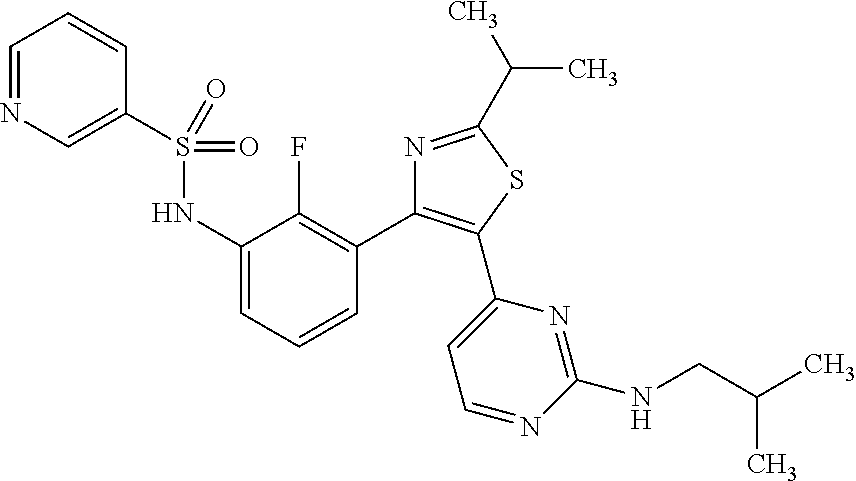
C1=NC=C(S(=O)(NC2=CC=CC(C3=C(C4=CC=NC(NCC(C)C)=N4)SC(C(C)C)=N3)=C2F)=O)C=C1
